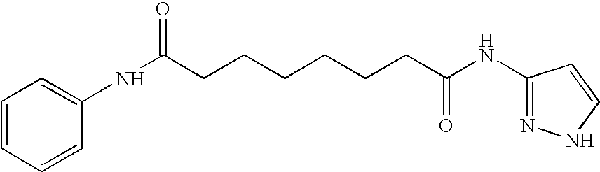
C(CCCCCC(=O)NC1=NNC=C1)C(NC1=CC=CC=C1)=O
